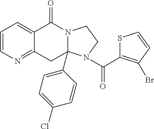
C1=CN=C2C(=C1)C(=O)N1C(C3=CC=C(Cl)C=C3)(C2)N(C(C2=C(Br)C=CS2)=O)CC1
